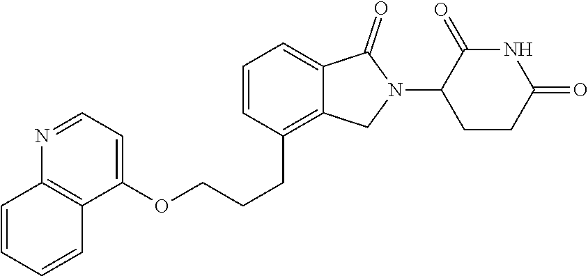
C1=CC(CCCOC2=CC=NC3=C2C=CC=C3)=C2C(=C1)C(=O)N(C1C(=O)NC(=O)CC1)C2
